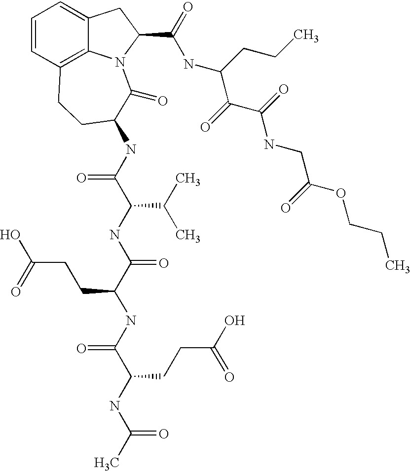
C1=CC2=C3C(=C1)CC(C(=O)NC(CCC)C(C(NCC(OCCC)=O)=O)=O)N3C(=O)C(NC(=O)C(C(C)C)NC(=O)C(CCC(=O)O)NC(=O)C(CCC(=O)O)NC(=O)C)CC2
